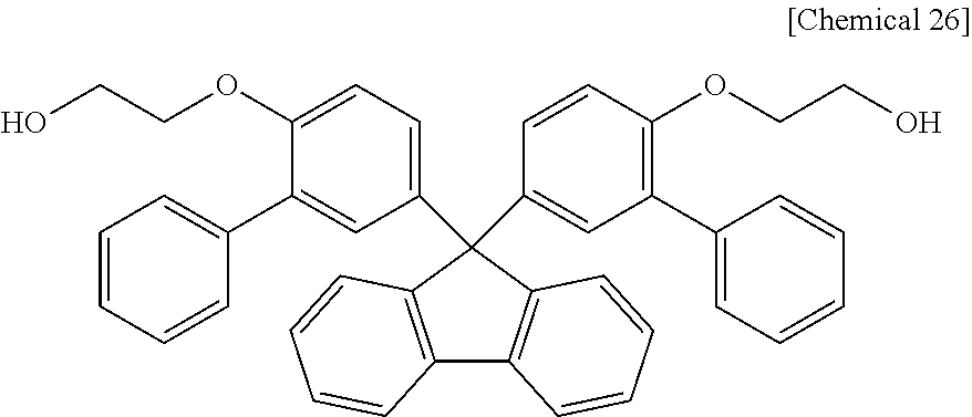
C1(OCCO)=CC=C(C2(C3=CC(C4=CC=CC=C4)=C(OCCO)C=C3)C3=C(C4=C2C=CC=C4)C=CC=C3)C=C1C1=CC=CC=C1
